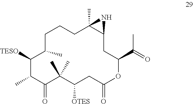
C1([TESO])C(C)C(=O)C(C)(C)C([OTES])CC(=O)OC(C(=O)C)CC2C(C)(CCCC1C)N2
